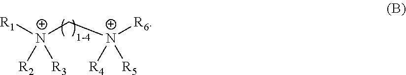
[R1][N+](C[N+]([R6])([R5])[R4])([R3])[R2]
